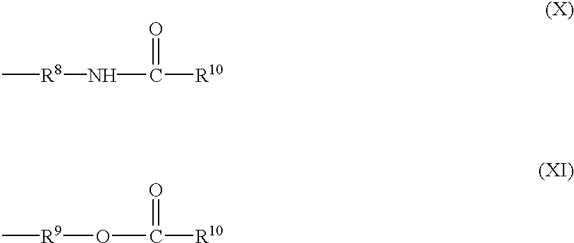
C[R8]NC([R10])=O.C[R9]OC([R10])=O
